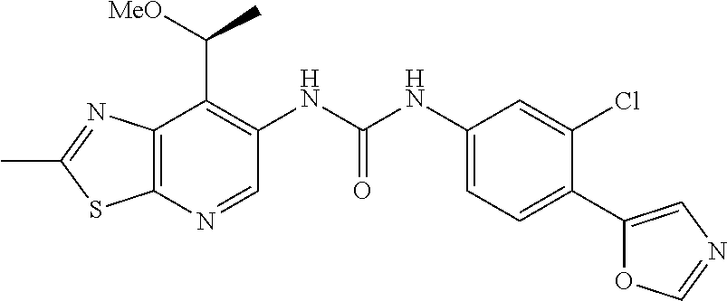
C12=C(N=CC(NC(NC3=CC=C(C4=CN=CO4)C(Cl)=C3)=O)=C1C([MeO])C)SC(C)=N2
